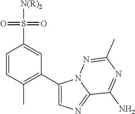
C1=CC(C)=C(C2=CN=C3N2N=C(C)N=C3N)C=C1S(=O)(=O)[N(R)2]
